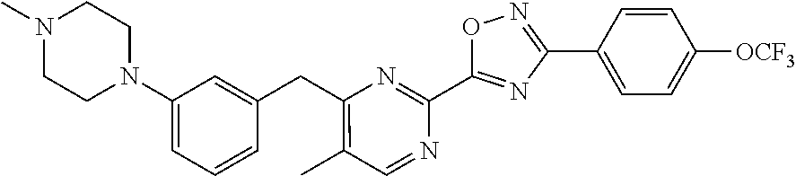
C1(N2CCN(C)CC2)=CC=CC(CC2=C(C)C=NC(C3=NC(C4=CC=C([OCF3])C=C4)=NO3)=N2)=C1
